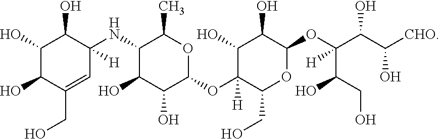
C1(O)C(O)C(CO)=CC(NC2C(O)C(O)C(OC3([H])C(O)C(O)C(OC(C(O)CO)(C(C(O)[CHO])O)[H])OC3CO)OC2C)([H])C1O
